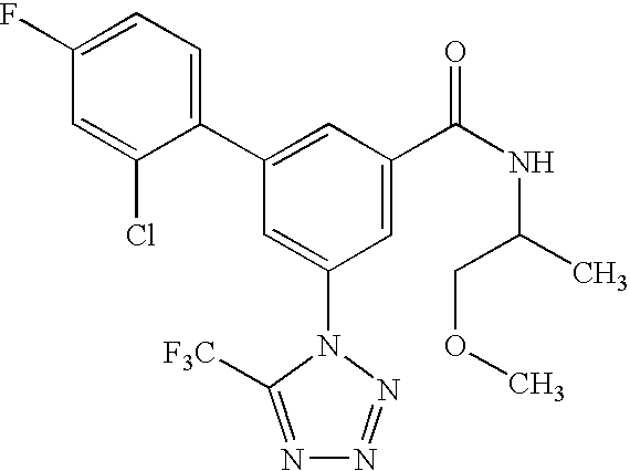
C1(C2=CC(C(NC(C)COC)=O)=CC(N3C([F3C])=NN=N3)=C2)=CC=C(F)C=C1Cl
